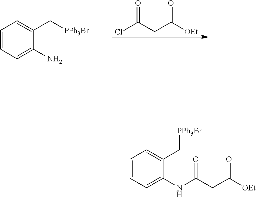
O=C(CC([OEt])=O)Cl.C1=CC=C(N)C(C[PPh3Br])=C1.O=C(CC([OEt])=O)NC1=CC=CC=C1C[PPh3Br]
